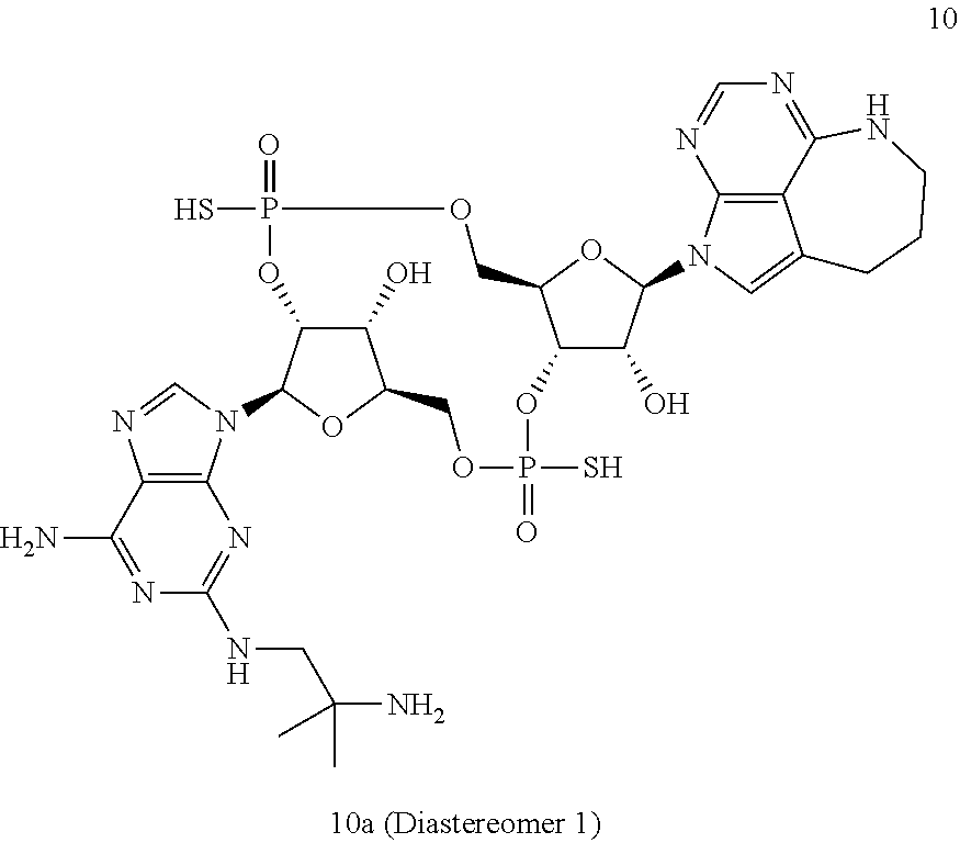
C1(N)=NC(NCC(N)(C)C)=NC2=C1N=CN2C1C2C(O)C(O1)COP(S)(=O)OC1C(O)C(N3C4=C5C(=C3)CCCNC5=NC=N4)OC1COP(S)(=O)O2
